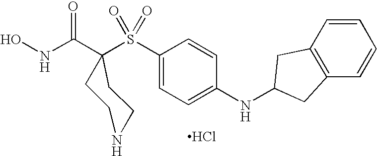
Cl.N(C(=O)C1(S(C2=CC=C(NC3CC4=C(C=CC=C4)C3)C=C2)(=O)=O)CCNCC1)O
